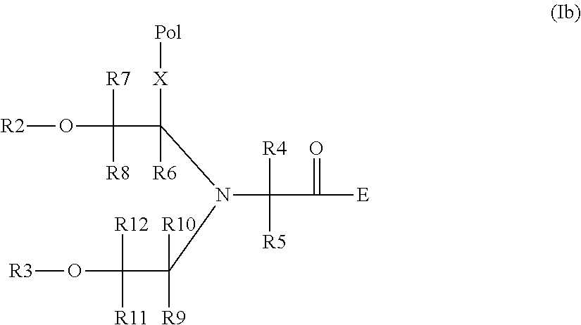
[R2]OC([R7])([R8])C([X][Pol])([R6])N(C([R4])([R5])C([E])=O)C(C([R12])([R11])O[R3])([R10])[R9]
